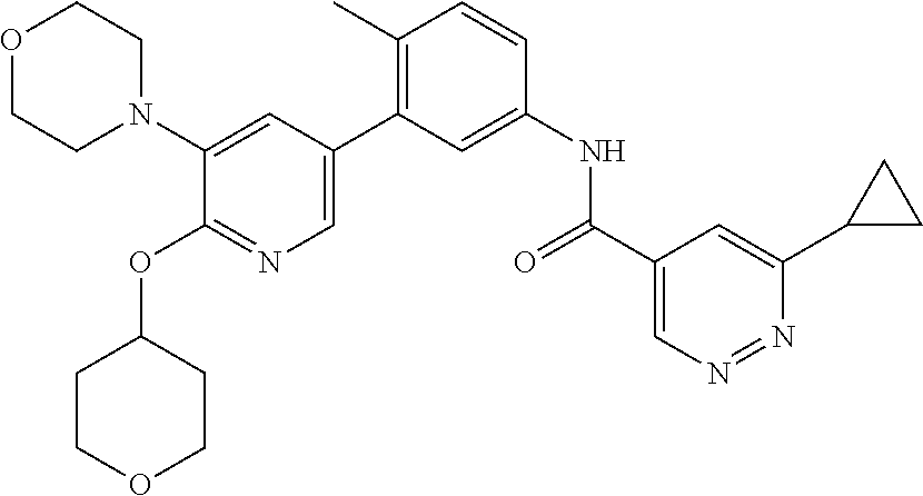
C1(N2CCOCC2)=CC(C2=C(C)C=CC(NC(C3=CN=NC(C4CC4)=C3)=O)=C2)=CN=C1OC1CCOCC1
